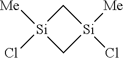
C1[Si]([Me])(Cl)C[Si]1([Me])Cl
